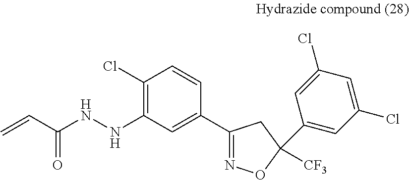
C1(Cl)=C(NNC(C=C)=O)C=C(C2=NOC(C3=CC(Cl)=CC(Cl)=C3)([CF3])C2)C=C1
